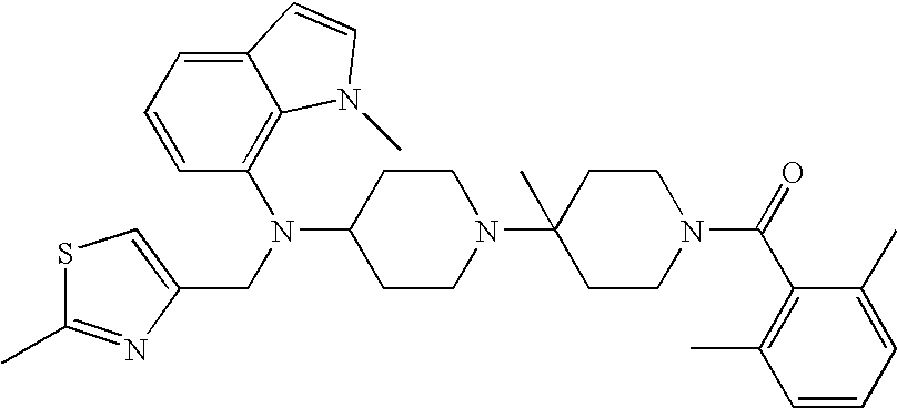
C1CN(C2(C)CCN(C(=O)C3=C(C)C=CC=C3C)CC2)CCC1N(C1=C2C(=CC=C1)C=CN2C)CC1=CSC(C)=N1
